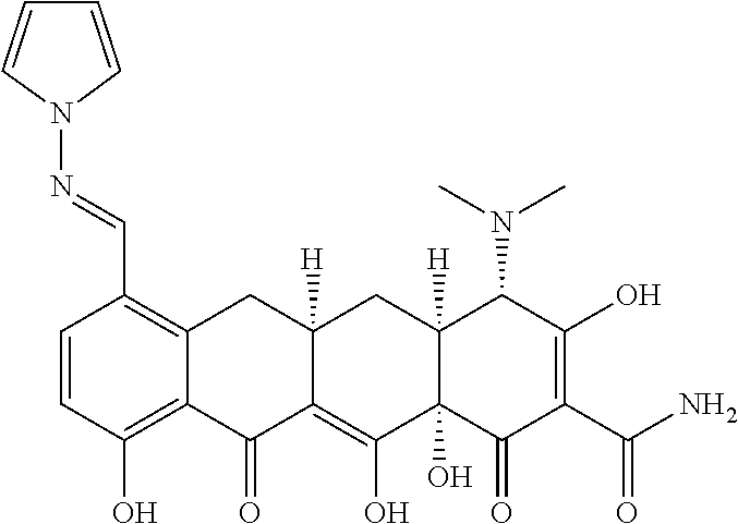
C1=CC(O)=C2C(=C1C=NN1C=CC=C1)CC1([H])C(=C(O)C3(O)C([H])(C1)C(N(C)C)C(O)=C(C(=O)N)C3=O)C2=O
